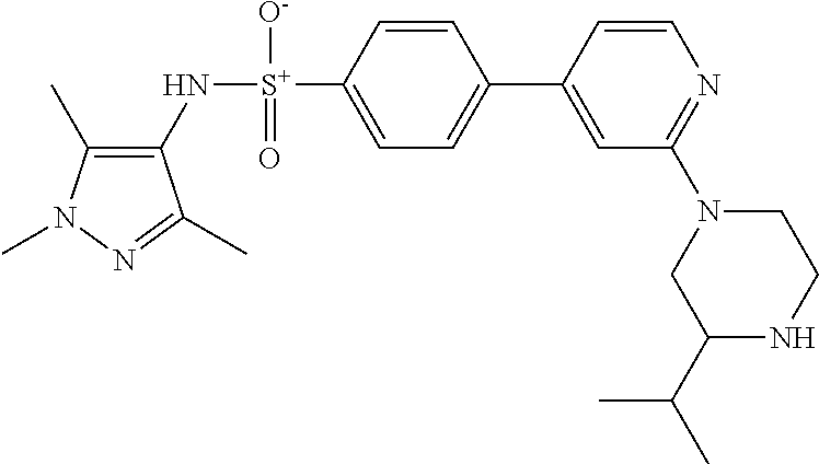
C1(C)=C(N[S+](C2=CC=C(C3=CC(N4CC(C(C)C)NCC4)=NC=C3)C=C2)([O-])=O)C(C)=NN1C
